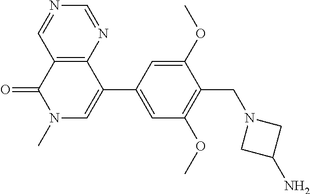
C12=C(C(C3=CC(OC)=C(CN4CC(N)C4)C(OC)=C3)=CN(C)C1=O)N=CN=C2
